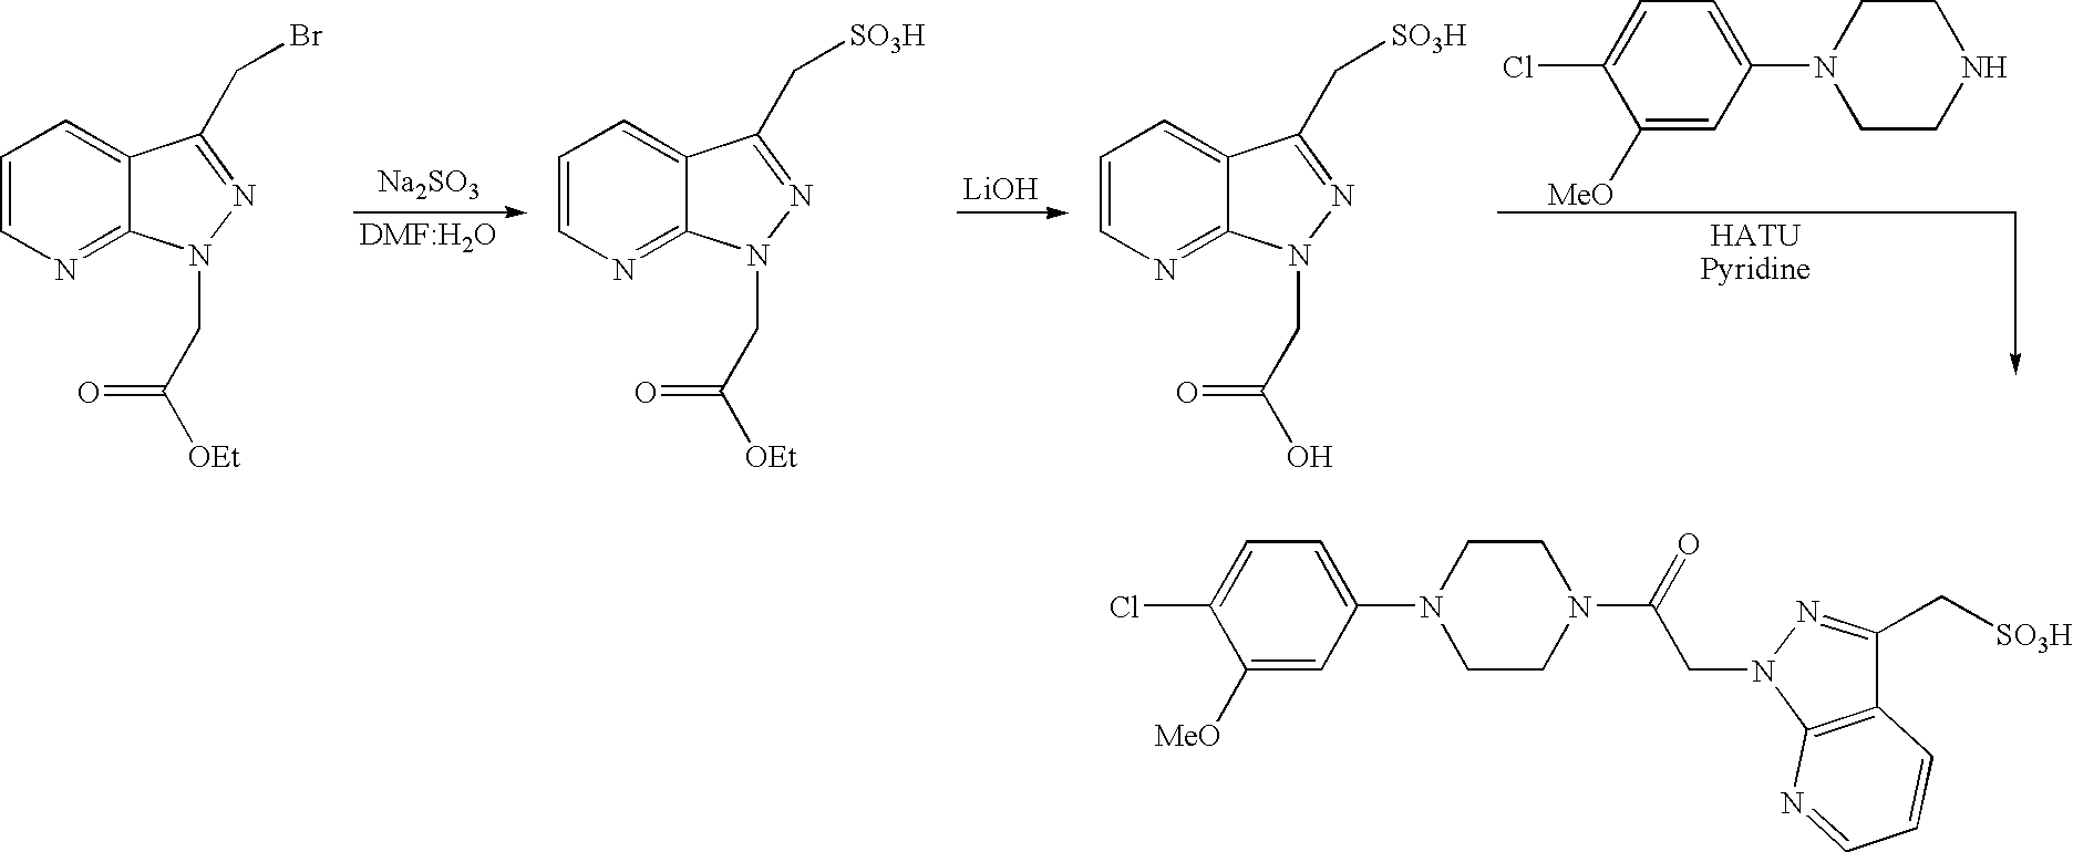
ClC1=CC=C(N2CCN(C(=O)CN3C4=C(C(C[SO3H])=N3)C=CC=N4)CC2)C=C1[MeO].ClC1=CC=C(N2CCNCC2)C=C1[MeO].C1=CN=C2C(=C1)C(CBr)=NN2CC([OEt])=O.C1=CN=C2C(=C1)C(C[SO3H])=NN2CC(=O)[OEt].C1=CN=C2C(=C1)C(C[SO3H])=NN2CC(=O)O.[Na2SO3].[LiOH]
